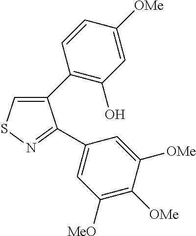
C1(C2=C(O)C=C([OMe])C=C2)=CSN=C1C1=CC([MeO])=C([OMe])C([OMe])=C1
